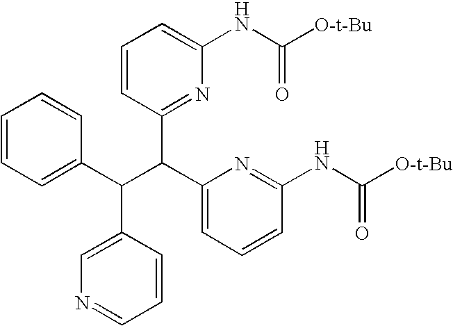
C1=CC=C(C(C(C2=CC=CC(NC([O-t-Bu])=O)=N2)C2=NC(NC([O-t-Bu])=O)=CC=C2)C2=CN=CC=C2)C=C1
